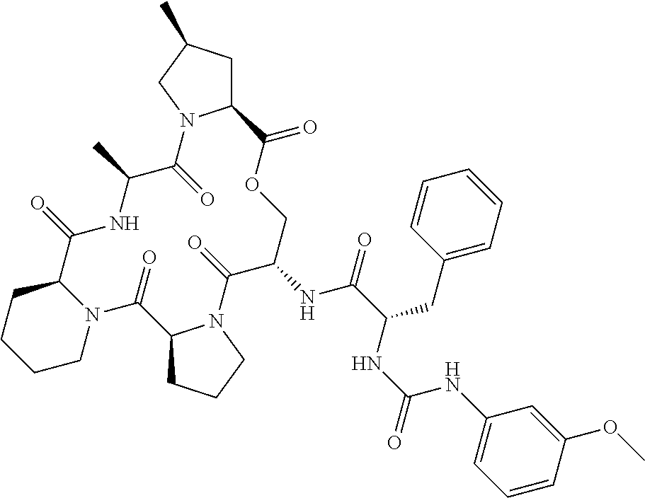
N12C(CCCC1)C(=O)NC(C)C(=O)N1C(CC(C)C1)C(=O)OCC(NC(C(NC(NC1=CC=CC(OC)=C1)=O)CC1=CC=CC=C1)=O)C(=O)N1C(C2=O)CCC1
